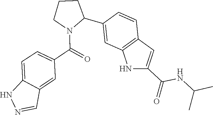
C1=C2C(=CC=C1C(N1C(C3=CC4=C(C=C(C(NC(C)C)=O)N4)C=C3)CCC1)=O)NN=C2
